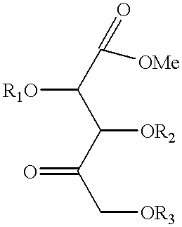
C(C(C(C(C[OR3])=O)[OR2])[R1O])([OMe])=O
